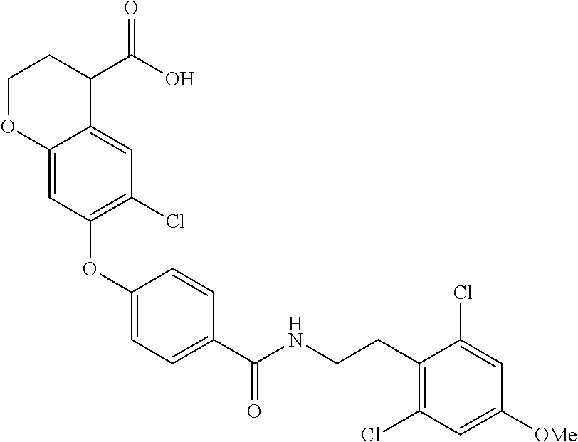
C12=CC(OC3=CC=C(C(NCCC4=C(Cl)C=C([OMe])C=C4Cl)=O)C=C3)=C(Cl)C=C1C(C(O)=O)CCO2
